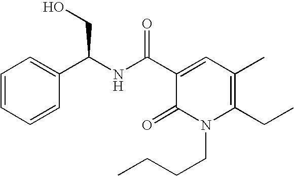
C1(C(NC(C2=CC(C)=C(CC)N(CCCC)C2=O)=O)CO)=CC=CC=C1
